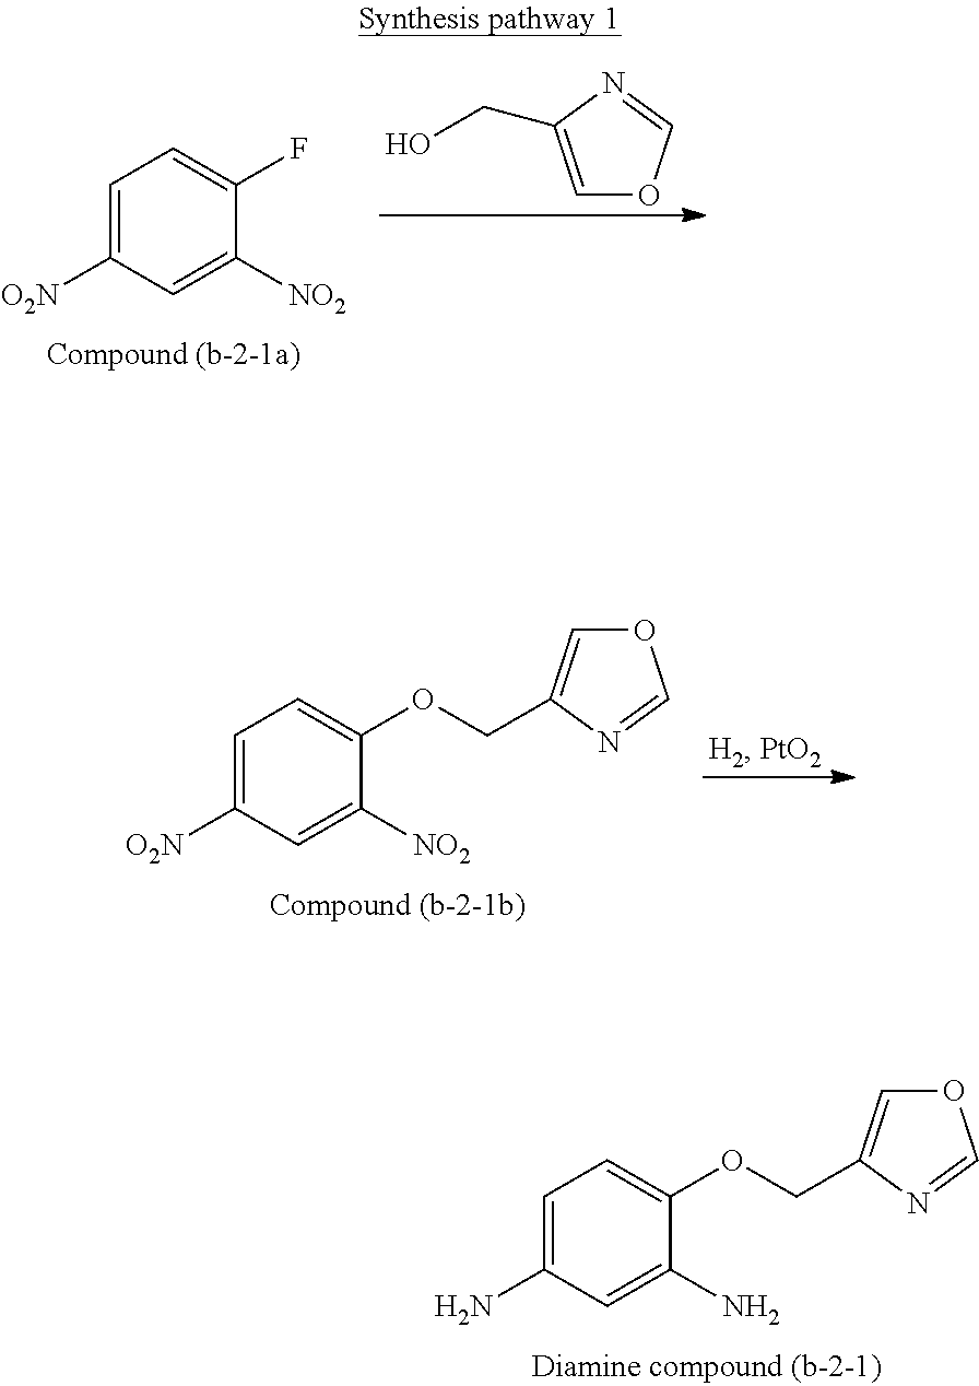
C1=C(N)C=C(N)C(OCC2=COC=N2)=C1.C1=C(CO)N=CO1.C1=C([O2N])C=C([NO2])C(F)=C1.C1=C([O2N])C=C([NO2])C(OCC2=COC=N2)=C1
